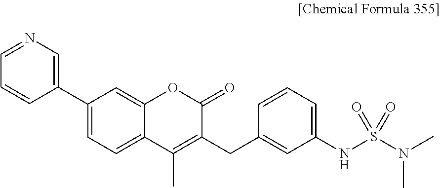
C1=C2C(=CC=C1C1=CN=CC=C1)C(C)=C(CC1=CC(NS(N(C)C)(=O)=O)=CC=C1)C(=O)O2
